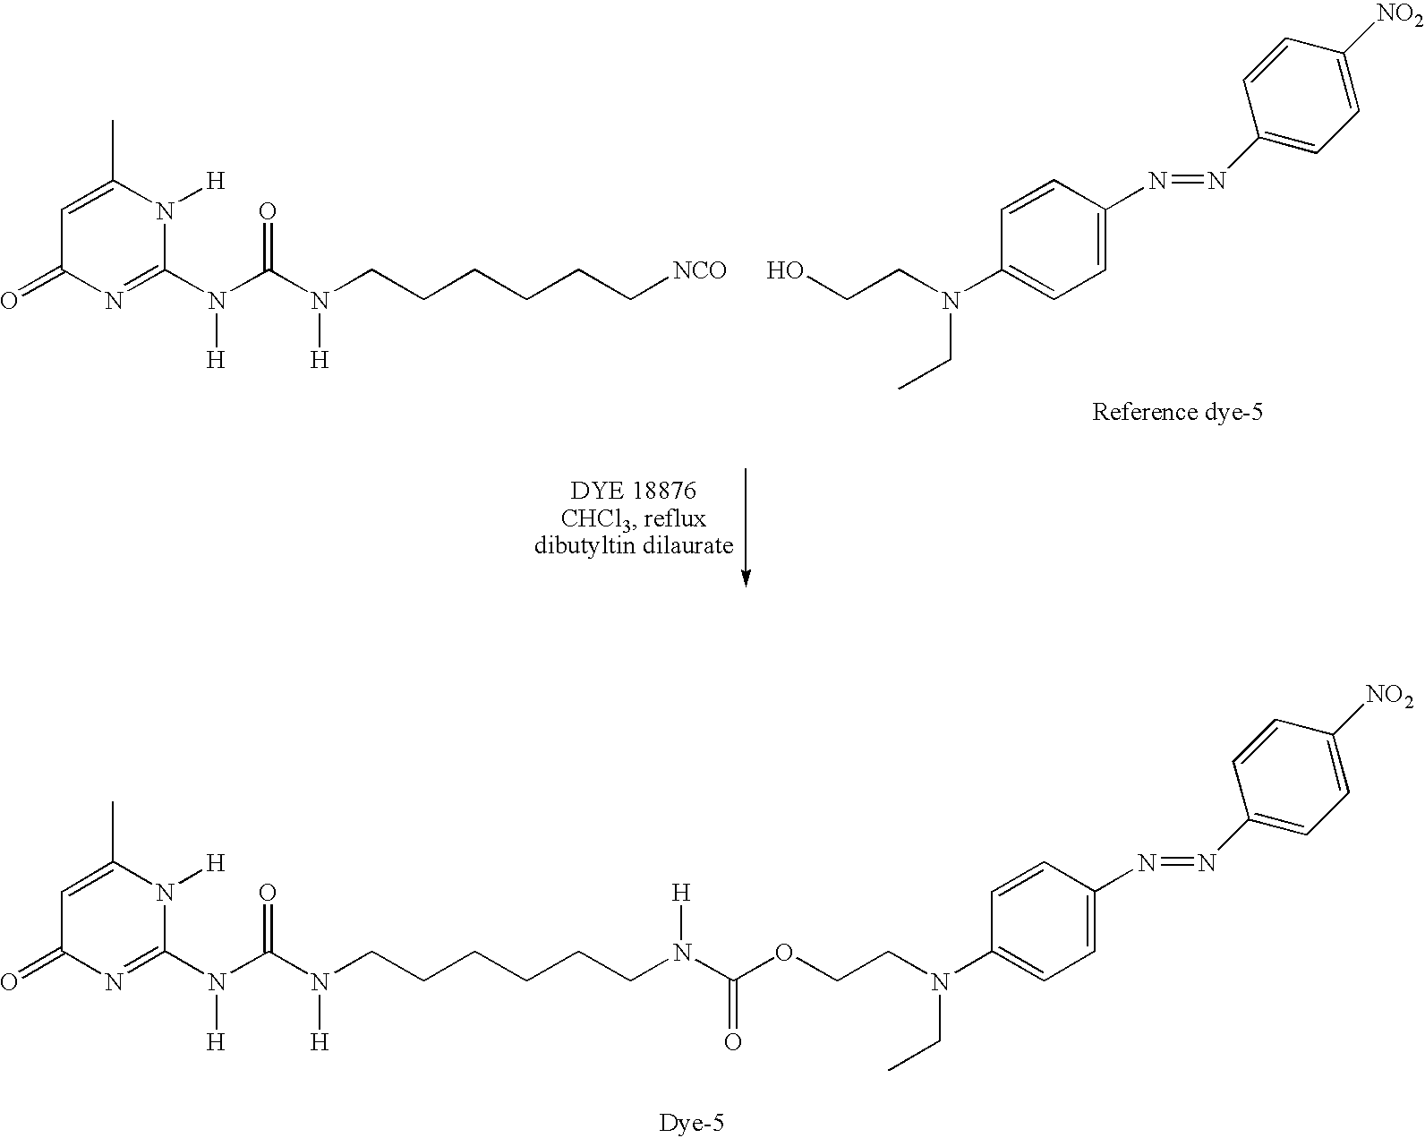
C1=C(C)N([H])C(N(C(N(CCCCCCN(C(OCCN(C2=CC=C(N=NC3=CC=C([NO2])C=C3)C=C2)CC)=O)[H])[H])=O)[H])=NC1=O.C1=C(C)N([H])C(N(C(N(CCCCCC[NCO])[H])=O)[H])=NC1=O.OCCN(C1=CC=C(N=NC2=CC=C([NO2])C=C2)C=C1)CC
